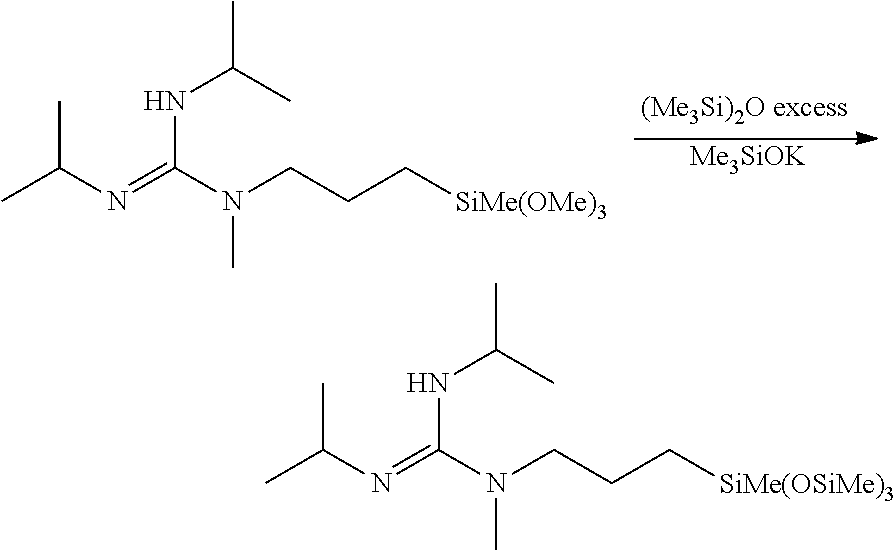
[Me3SiOK].CC(N=C(N(CCC[SiMe(OMe)3])C)NC(C)C)C.CC(N=C(N(CCC[SiMe(OSiMe)3])C)NC(C)C)C
